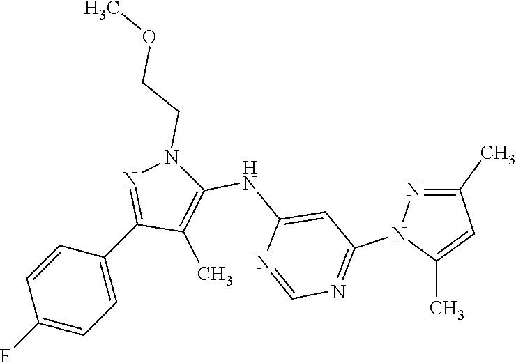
C1(F)=CC=C(C2=NN(CCOC)C(NC3=CC(N4N=C(C)C=C4C)=NC=N3)=C2C)C=C1
